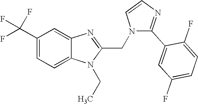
C1(C(F)(F)F)=CC=C2C(=C1)N=C(CN1C(C3=CC(F)=CC=C3F)=NC=C1)N2CC
